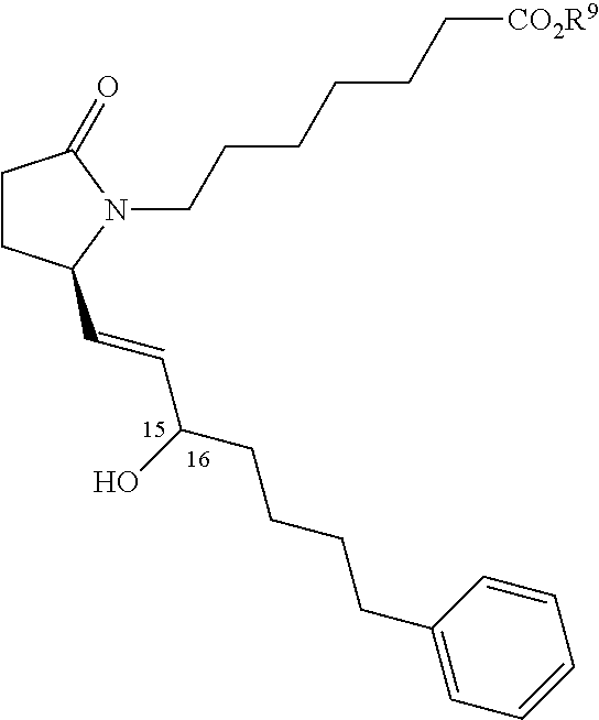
C1CC(C=CC(CCCCC2=CC=CC=C2)O)N(CCCCCC[CO2R9])C1=O
